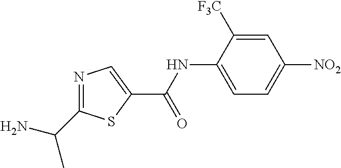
C1=C([F3C])C(NC(C2=CN=C(C(C)N)S2)=O)=CC=C1[NO2]
